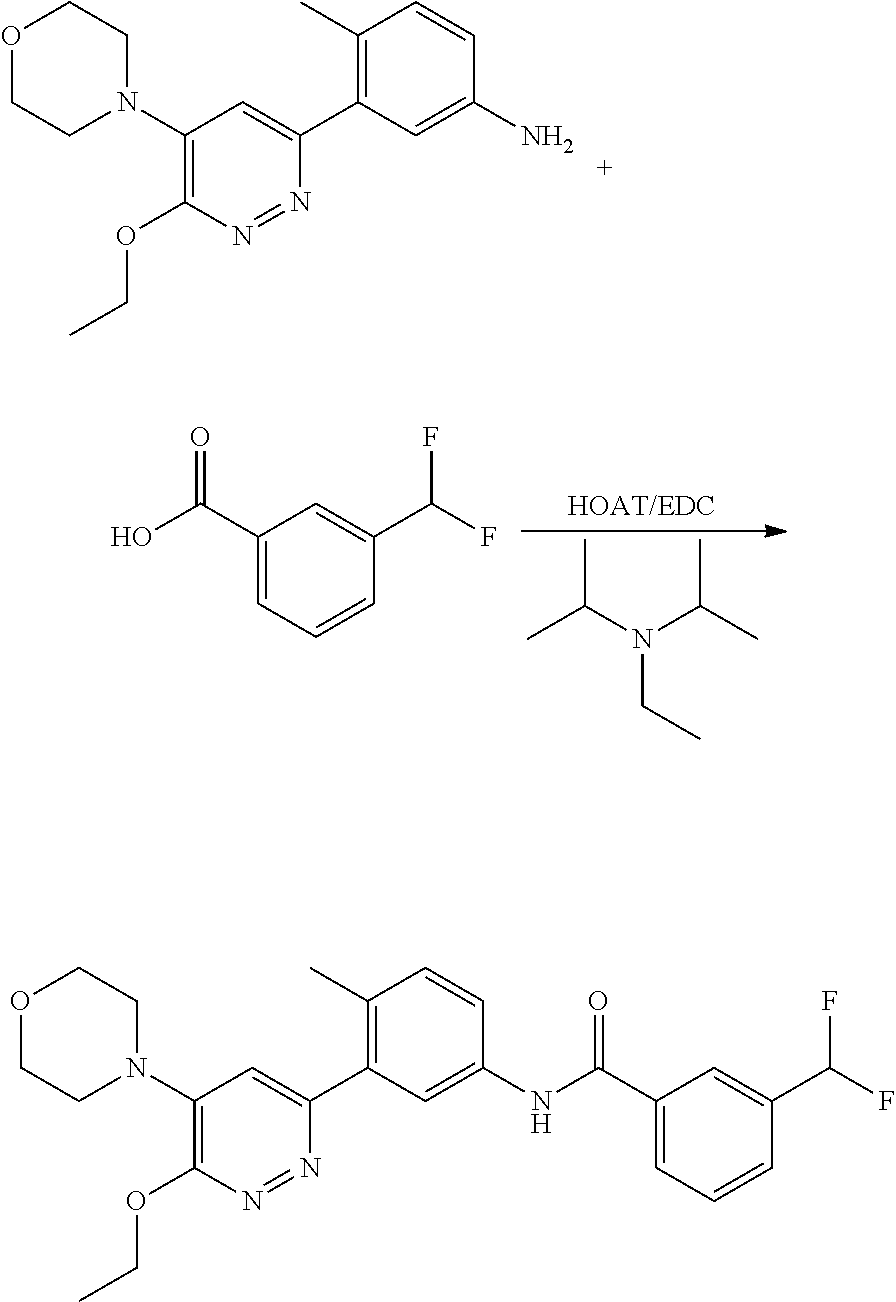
C1(C2=CC(N3CCOCC3)=C(OCC)N=N2)=C(C)C=CC(N)=C1.CC(N(C(C)C)CC)C.C1(C(O)=O)=CC=CC(C(F)F)=C1.C1(C2=CC(N3CCOCC3)=C(OCC)N=N2)=C(C)C=CC(NC(C2=CC=CC(C(F)F)=C2)=O)=C1
